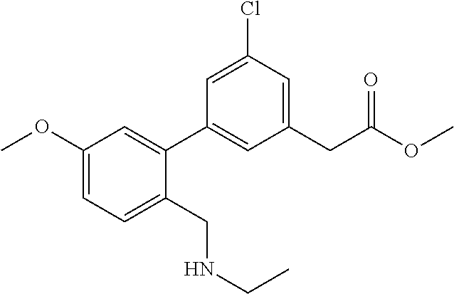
C1(CC(OC)=O)=CC(Cl)=CC(C2=CC(OC)=CC=C2CNCC)=C1
